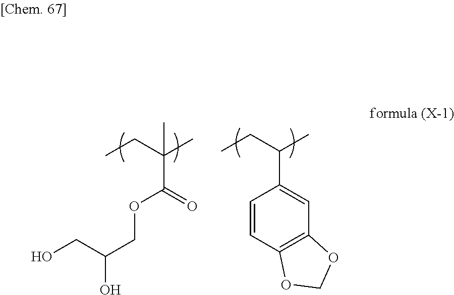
CCC(C1=CC2=C(C=C1)OCO2)C.CCC(C(OCC(CO)O)=O)(C)C
